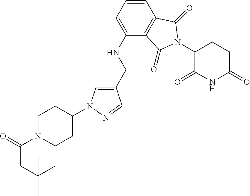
C1(CNC2=CC=CC3=C2C(=O)N(C2C(=O)NC(=O)CC2)C3=O)=CN(C2CCN(C(=O)CC(C)(C)C)CC2)N=C1
